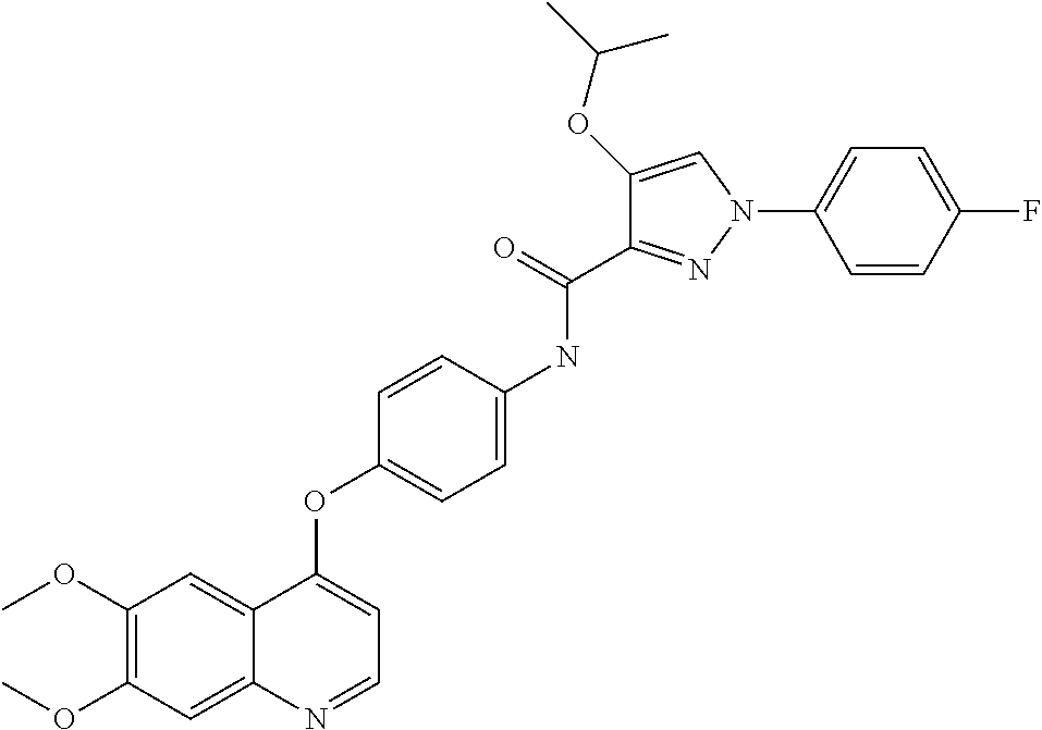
C1(OC)=C(OC)C=C2C(=C1)C(OC1=CC=C(NC(C3=NN(C4=CC=C(F)C=C4)C=C3OC(C)C)=O)C=C1)=CC=N2
